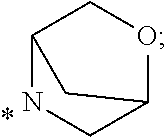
C12NCC(OC1)C2
